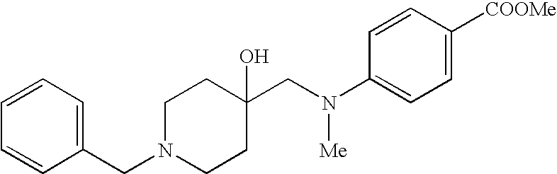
C(C1(O)CCN(CC2=CC=CC=C2)CC1)N(C1=CC=C([COOMe])C=C1)[Me]
